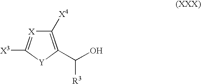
C1([X4])=C(C(O)[R3])[Y]C([X3])=[X]1
